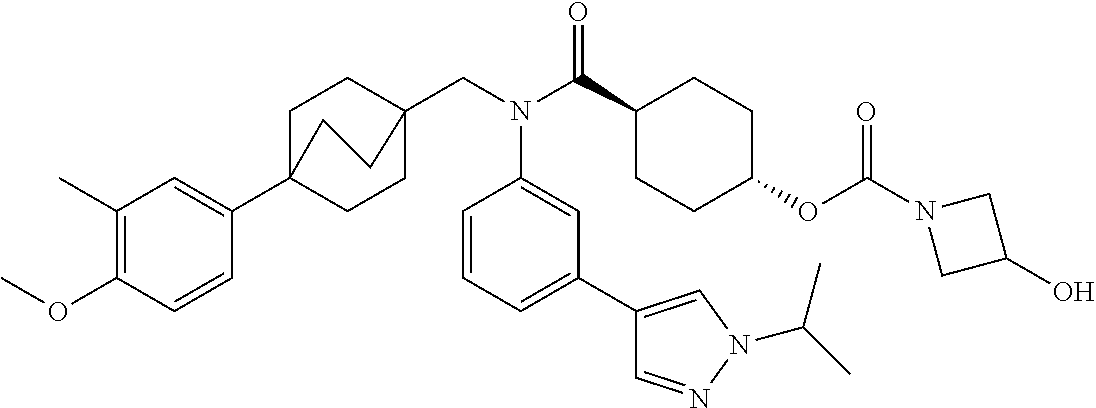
C1(C)=C(OC)C=CC(C23CCC(CN(C(C4CCC(OC(N5CC(O)C5)=O)CC4)=O)C4=CC(C5=CN(C(C)C)N=C5)=CC=C4)(CC2)CC3)=C1
